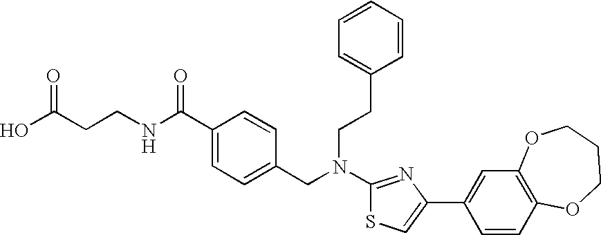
N(C1=NC(C2=CC3=C(C=C2)OCCCO3)=CS1)(CC1=CC=C(C(NCCC(O)=O)=O)C=C1)CCC1=CC=CC=C1
